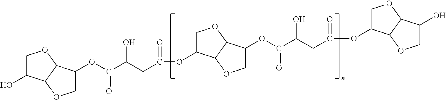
C1C(O)C2C(O1)C(OC(C(CC(OC1COC3C1OCC3OC(C(CC(OC1COC3C1OCC3O)=O)O)=O)=O)O)=O)CO2
